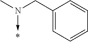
CN(CC1=CC=CC=C1)->C
